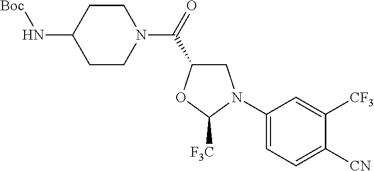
C1(N2CC(C(=O)N3CCC(N[Boc])CC3)OC2[F3C])=CC=C([CN])C([CF3])=C1
